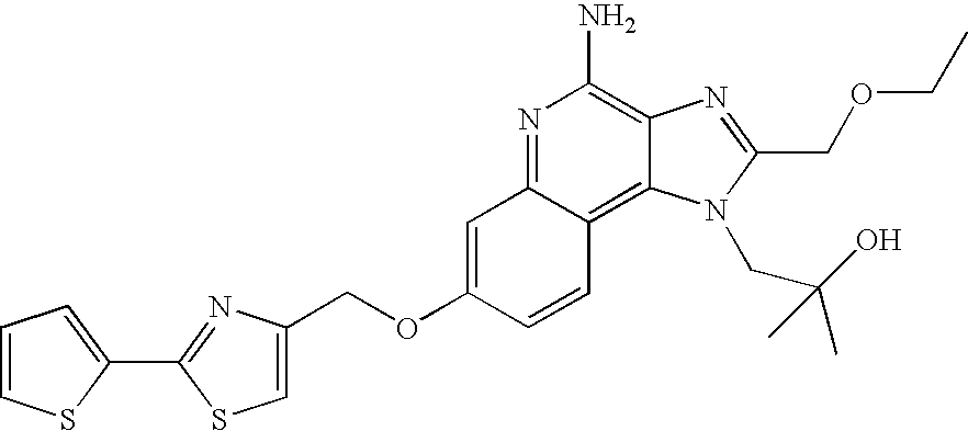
N1=C2C(=C3C(=C1N)N=C(COCC)N3CC(O)(C)C)C=CC(OCC1=CSC(C3=CC=CS3)=N1)=C2
